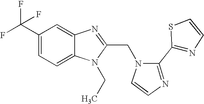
C12=CC=C(C(F)(F)F)C=C1N=C(CN1C=CN=C1C1=NC=CS1)N2CC
